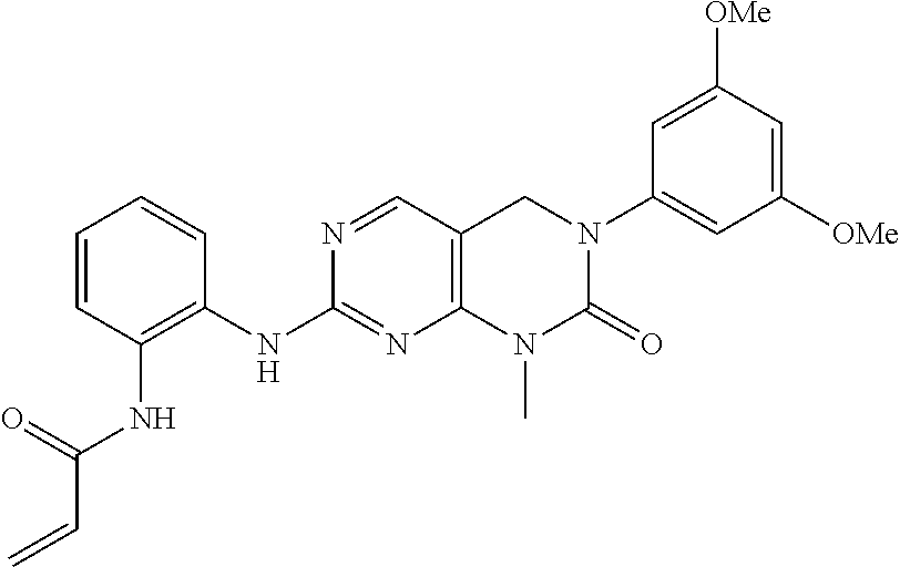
C1(NC2=C(NC(=O)C=C)C=CC=C2)=NC2=C(C=N1)CN(C1=CC([OMe])=CC([OMe])=C1)C(=O)N2C
